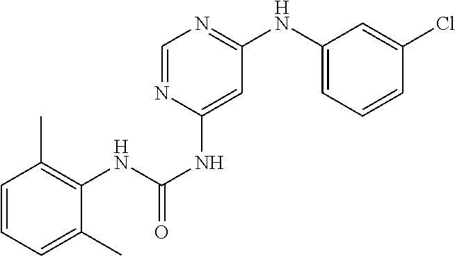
C1=NC(NC(=O)NC2=C(C)C=CC=C2C)=CC(NC2=CC=CC(Cl)=C2)=N1
